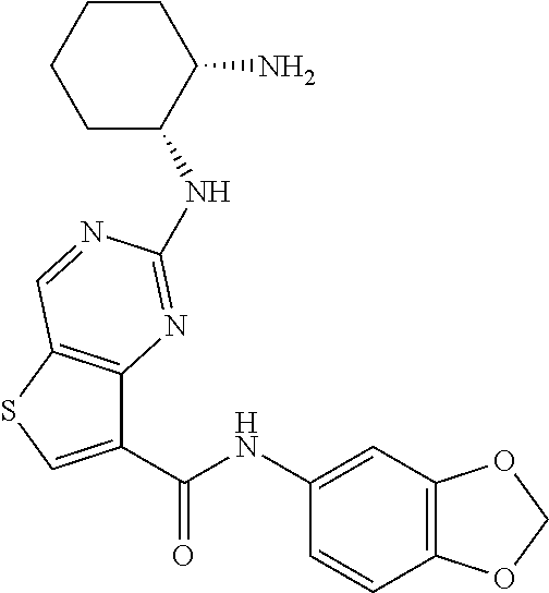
C1(NC(C2=CSC3=C2N=C(NC2CCCCC2N)N=C3)=O)=CC2=C(C=C1)OCO2
